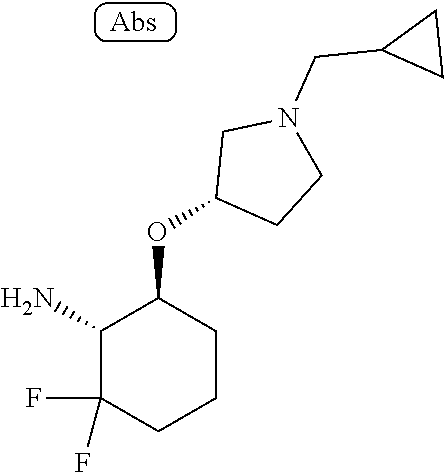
C1(N)C(F)(F)CCCC1OC1CCN(CC2CC2)C1
